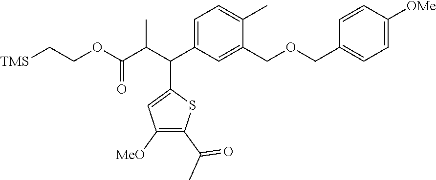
C(C(C(C1=CC([MeO])=C(C(C)=O)S1)C1=CC=C(C)C(COCC2=CC=C([OMe])C=C2)=C1)C)(OCC[TMS])=O
